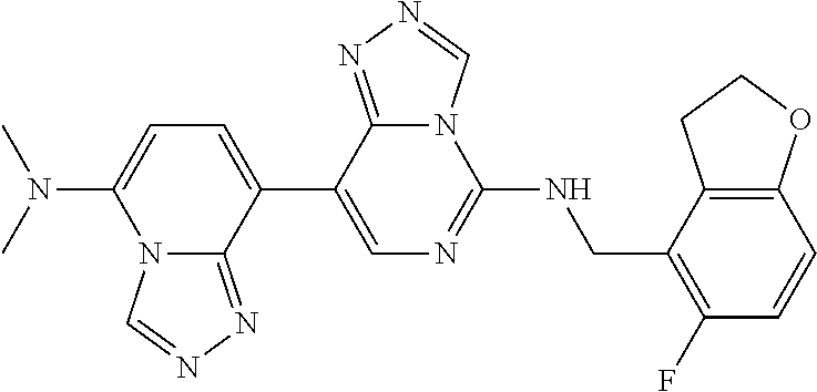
N12C(=NN=C1)C(C1=CN=C(NCC3=C(F)C=CC4=C3CCO4)N3C1=NN=C3)=CC=C2N(C)C
